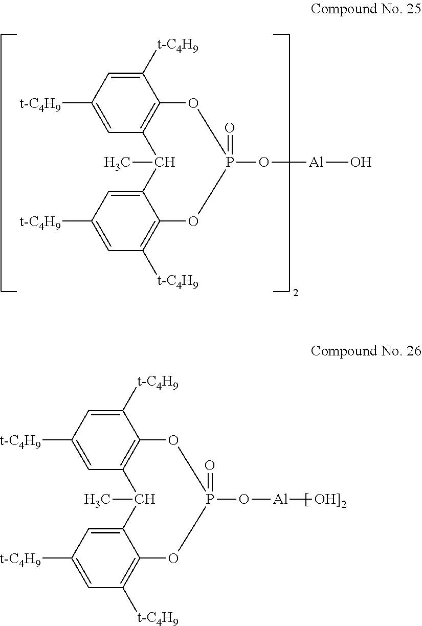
C1([t-C4H9])=CC([t-C4H9])=CC2=C1OP(=O)(O[Al]O)OC1=C([t-C4H9])C=C([t-C4H9])C=C1C2C.C1([t-C4H9])=CC([t-C4H9])=CC2=C1OP(=O)(O[Al][OH]2])OC1=C([t-C4H9])C=C([t-C4H9])C=C1C2C
